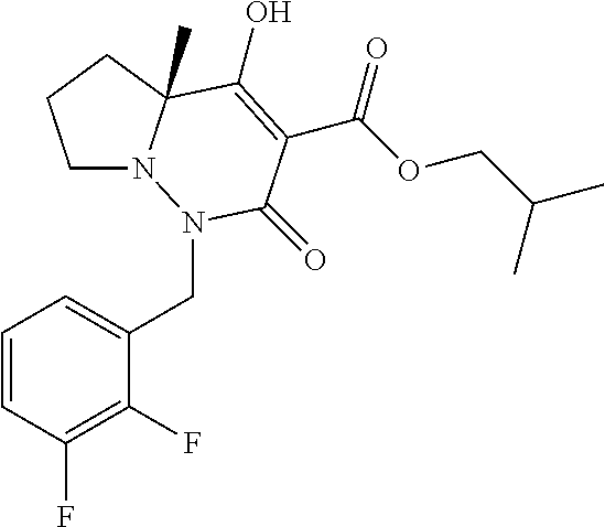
C1=CC(F)=C(F)C(CN2N3CCCC3(C)C(O)=C(C(OCC(C)C)=O)C2=O)=C1
